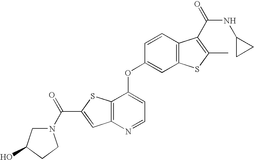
C12=C(N=CC=C1OC1=CC3=C(C=C1)C(C(NC1CC1)=O)=C(C)S3)C=C(C(=O)N1CC(O)CC1)S2
